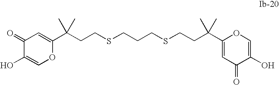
C1(C(CCSCCCSCCC(C2=CC(=O)C(O)=CO2)(C)C)(C)C)=CC(=O)C(O)=CO1
